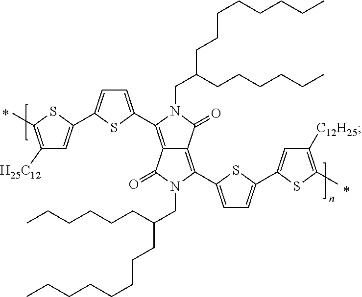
C12=C(C3=CC=C(C4=CC([H25C12])=C(C)S4)S3)N(CC(CCCCCCCC)CCCCCC)C(=O)C1=C(C1=CC=C(C3=CC([C12H25])=C(C)S3)S1)N(CC(CCCCCCCC)CCCCCC)C2=O
